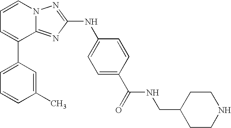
C1=C(C2=CC=CN3C2=NC(NC2=CC=C(C(=O)NCC4CCNCC4)C=C2)=N3)C=C(C)C=C1
